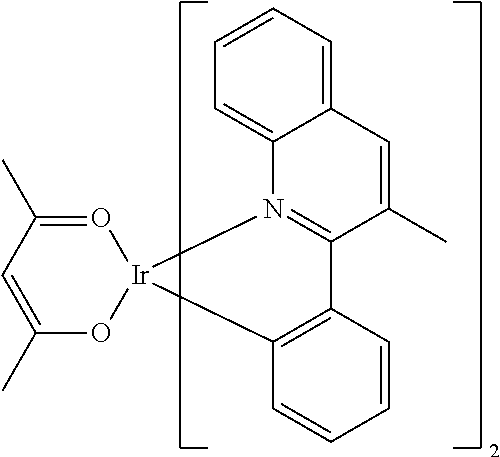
C12=CC=CC=C1N1=C(C(C)=C2)C2=C(C=CC=C2)[Ir]12O=C(C)C=C(C)O2
